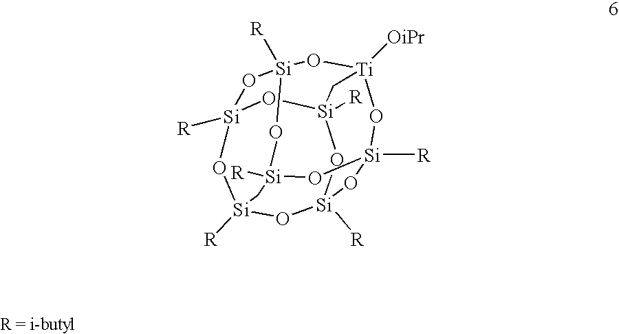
[Si]12([R])O[Si]3([R])O[Ti]4([OiPr])O[Si]5([R])O[Si]([R])(O[Si]([R])(O1)C[Si]([R])(O3)O5)O[Si]([R])(O2)C4
